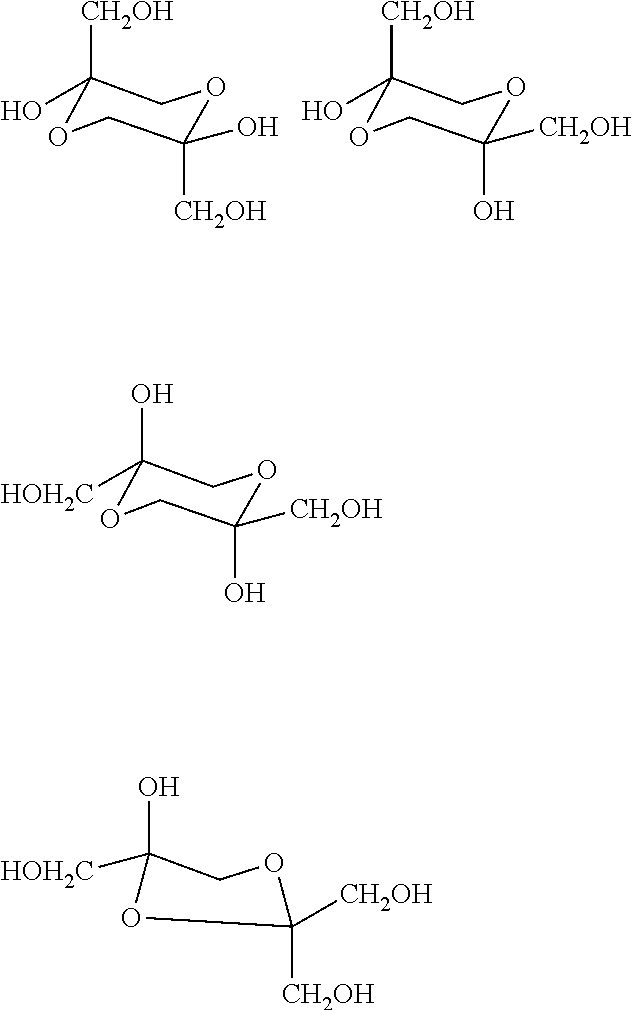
O1CC(O)([CH2OH])OCC1([CH2OH])O.O1CC([CH2OH])(O)OCC1([CH2OH])O.O1CC([CH2OH])(O)OCC1(O)[HOH2C].O1CC(O)([HOH2C])OC1([CH2OH])[CH2OH]
